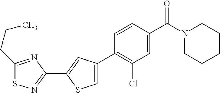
C1(C2=C(Cl)C=C(C(N3CCCCC3)=O)C=C2)=CSC(C2=NSC(CCC)=N2)=C1
